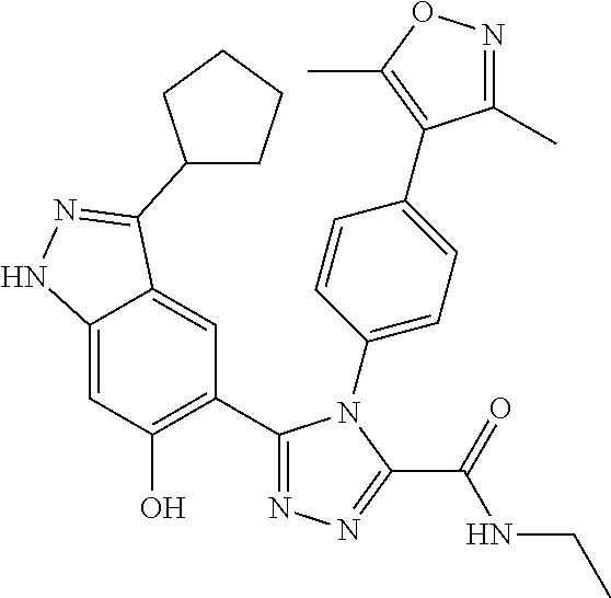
C12=CC(O)=C(C3=NN=C(C(=O)NCC)N3C3=CC=C(C4=C(C)ON=C4C)C=C3)C=C1C(C1CCCC1)=NN2
